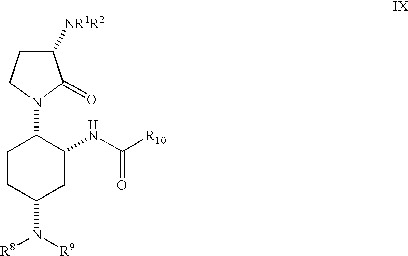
C1CC(N([R8])[R9])CC(NC([R10])=O)C1N1CCC([NR1R2])C1=O
